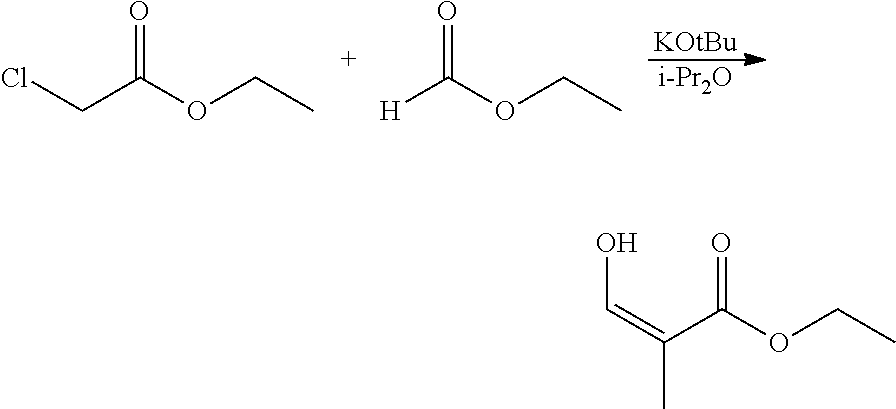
C(C(OCC)=O)Cl.[H]C(OCC)=O.[KOtBu].[i-Pr2O].C(C(OCC)=O)(=CO)C
